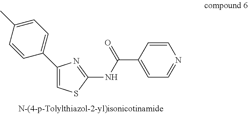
C1(C2=CC=C(C)C=C2)=CSC(NC(C2=CC=NC=C2)=O)=N1
